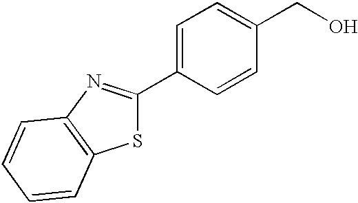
S1C(C2=CC=C(CO)C=C2)=NC2=C1C=CC=C2
